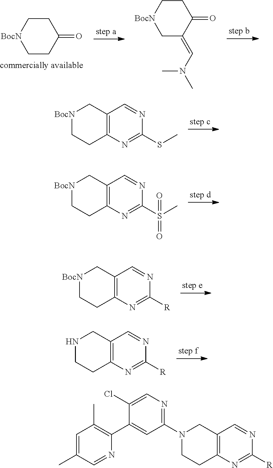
[BocN]1CCC(=O)CC1.[BocN]1CC(=CN(C)C)C(=O)CC1.[BocN]1CCC2=C(C1)C=NC(SC)=N2.[BocN]1CCC2=C(C1)C=NC(S(C)(=O)=O)=N2.[BocN]1CCC2=C(C1)C=NC([R])=N2.N1CCC2=C(C1)C=NC([R])=N2.C1=C(C)C=NC(C2=CC(N3CCC4=C(C3)C=NC([R])=N4)=NC=C2Cl)=C1C
